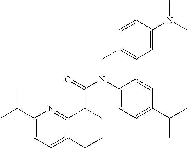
C1(C(C)C)=CC=C2C(=N1)C(C(=O)N(C1=CC=C(C(C)C)C=C1)CC1=CC=C(N(C)C)C=C1)CCC2
